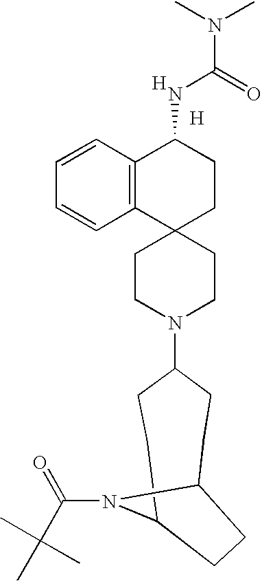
C1CN(C2CCC3N(C(C(C)(C)C)=O)C(CC2)CC3)CCC12CCC(NC(N(C)C)=O)C1=C2C=CC=C1.[H].[H]
